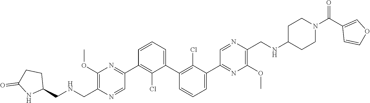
C1(OC)=C(C[HN]CC2CCC(=O)N2)N=CC(C2=C(Cl)C(C3=C(Cl)C(C4=NC(OC)=C(CNC5CCN(C(C6=COC=C6)=O)CC5)N=C4)=CC=C3)=CC=C2)=N1
